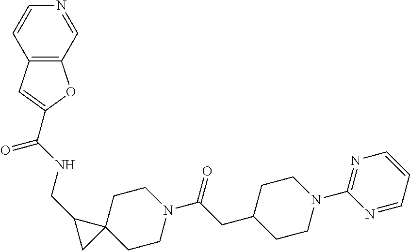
N1=CC2=C(C=C1)C=C(C(NCC1C3(CCN(C(CC4CCN(C5=NC=CC=N5)CC4)=O)CC3)C1)=O)O2
